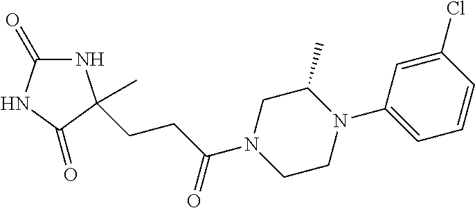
N1C(=O)NC(=O)C1(C)CCC(N1CCN(C2=CC=CC(Cl)=C2)C(C)C1)=O
